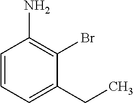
C1=CC=C(CC)C(Br)=C1N
